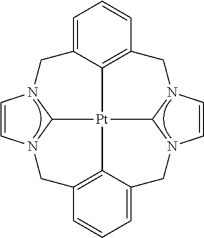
C1=CN2C3N1CC1=CC=CC4=C1[Pt]31C3N(C=CN3CC3=CC=CC(=C31)C2)C4
